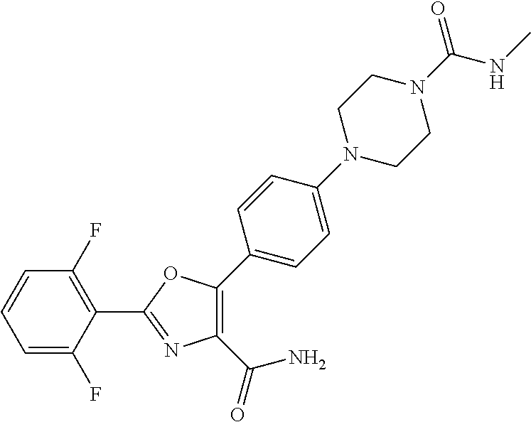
C1(C2=NC(C(=O)N)=C(C3=CC=C(N4CCN(C(=O)NC)CC4)C=C3)O2)=C(F)C=CC=C1F
